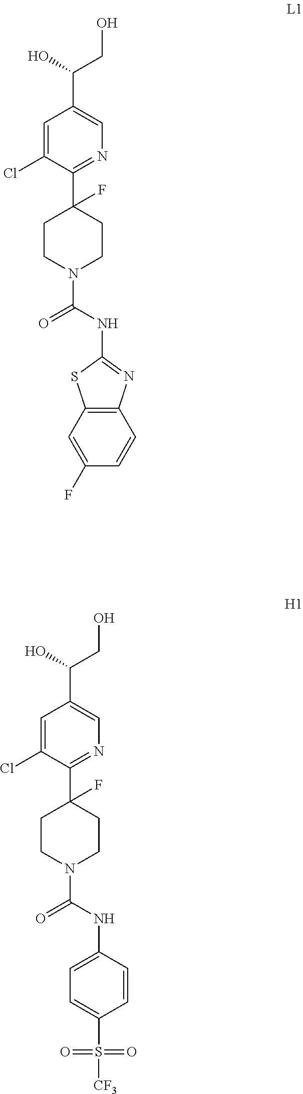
C1=C(Cl)C(C2(F)CCN(C(=O)NC3=CC=C(S([CF3])(=O)=O)C=C3)CC2)=NC=C1C(CO)O.C1=C(Cl)C(C2(F)CCN(C(=O)NC3=NC4=C(C=C(F)C=C4)S3)CC2)=NC=C1C(CO)O
